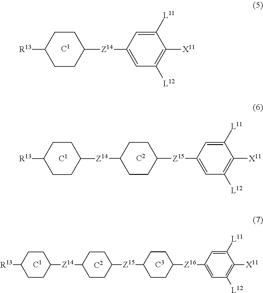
C1([L11])=CC([Z14]C2CCC([R13])CC2)=CC([L12])=C1[X11].C1([L11])=CC([Z15]C2CCC([Z14]C3CCC([R13])CC3)CC2)=CC([L12])=C1[X11].C1([L11])=CC([Z16]C2CCC([Z15]C3CCC([Z14]C4CCC([R13])CC4)CC3)CC2)=CC([L12])=C1[X11]
